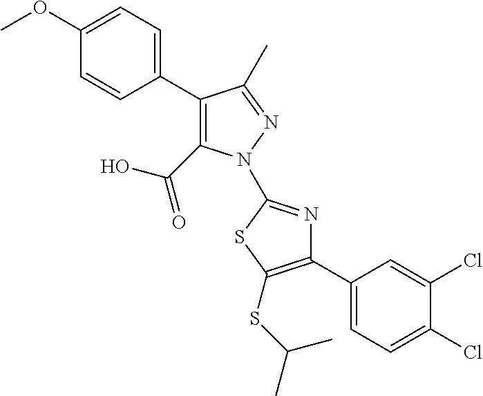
C1(C2=CC=C(OC)C=C2)=C(C(=O)O)N(C2=NC(C3=CC=C(Cl)C(Cl)=C3)=C(SC(C)C)S2)N=C1C
